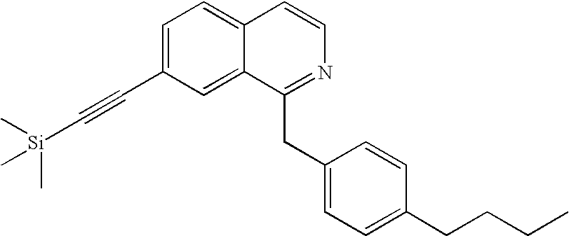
C1=C(C#C[Si](C)(C)C)C=C2C(=C1)C=CN=C2CC1=CC=C(CCCC)C=C1
